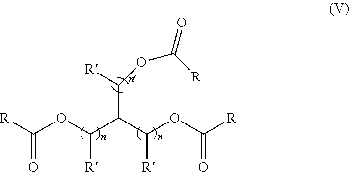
[R]C(OC(C(C(OC([R])=O)[R])C([R])OC(=O)[R])[R])=O
